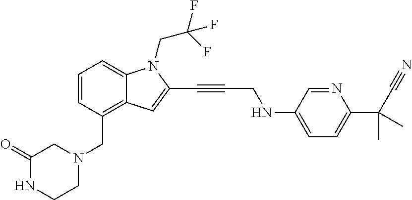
C1=CC(CN2CC(=O)NCC2)=C2C(=C1)N(CC(F)(F)F)C(C#CCNC1=CC=C(C(C#N)(C)C)N=C1)=C2
